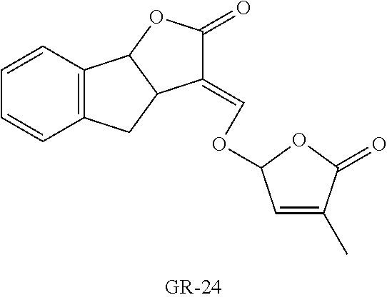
C1=C(C)C(=O)OC1OC=C1C(=O)OC2C1CC1=C2C=CC=C1
